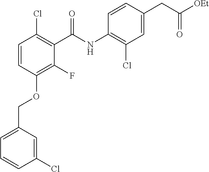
C1=C(COC2=C(F)C(C(NC3=C(Cl)C=C(CC([OEt])=O)C=C3)=O)=C(Cl)C=C2)C=C(Cl)C=C1
